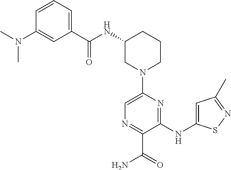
C1(NC(=O)C2=CC=CC(N(C)C)=C2)CN(C2=CN=C(C(=O)N)C(NC3=CC(C)=NS3)=N2)CCC1
